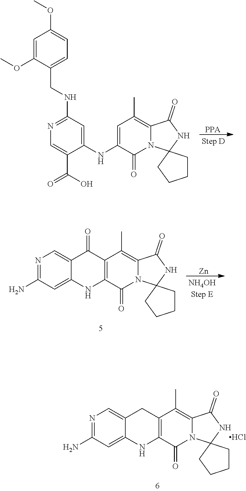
[PPA].COC1=CC(OC)=CC=C1CNC1=NC=C(C(O)=O)C(NC2=CC(C)=C3C(=O)NC4(N3C2=O)CCCC4)=C1.N1=C(N)C=C2C(=C1)CC1=C(N2)C(=O)N2C(=C1C)C(=O)NC21CCCC1.Cl.N1=C(N)C=C2C(=C1)C(=O)C1=C(N2)C(=O)N2C(=C1C)C(=O)NC21CCCC1.[Zn]
